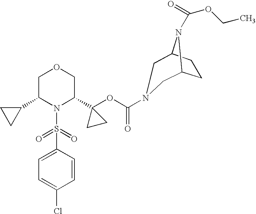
C1(C2N(S(=O)(=O)C3=CC=C(Cl)C=C3)C(C3(OC(=O)N4CC5CCC(N5C(=O)OCC)C4)CC3)COC2)CC1
